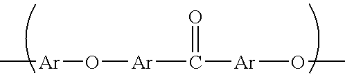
C[Ar]O[Ar]C(=O)[Ar]OC
